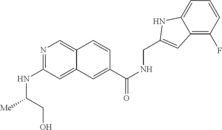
N1=C(NC([Me])CO)C=C2C(=C1)C=CC(C(NCC1=CC3=C(F)C=CC=C3N1)=O)=C2
